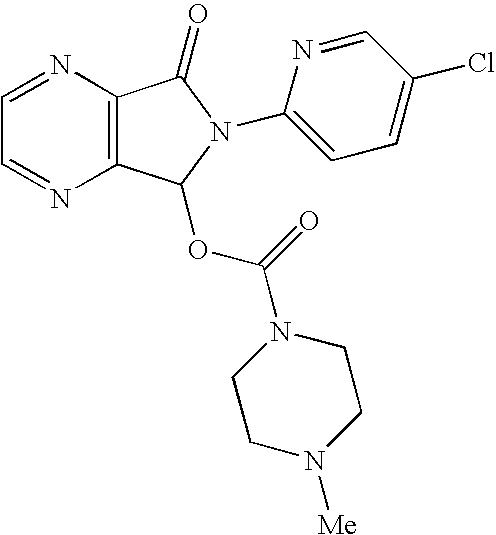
C1=NC2=C(N=C1)C(OC(=O)N1CCN([Me])CC1)N(C1=CC=C(Cl)C=N1)C2=O
